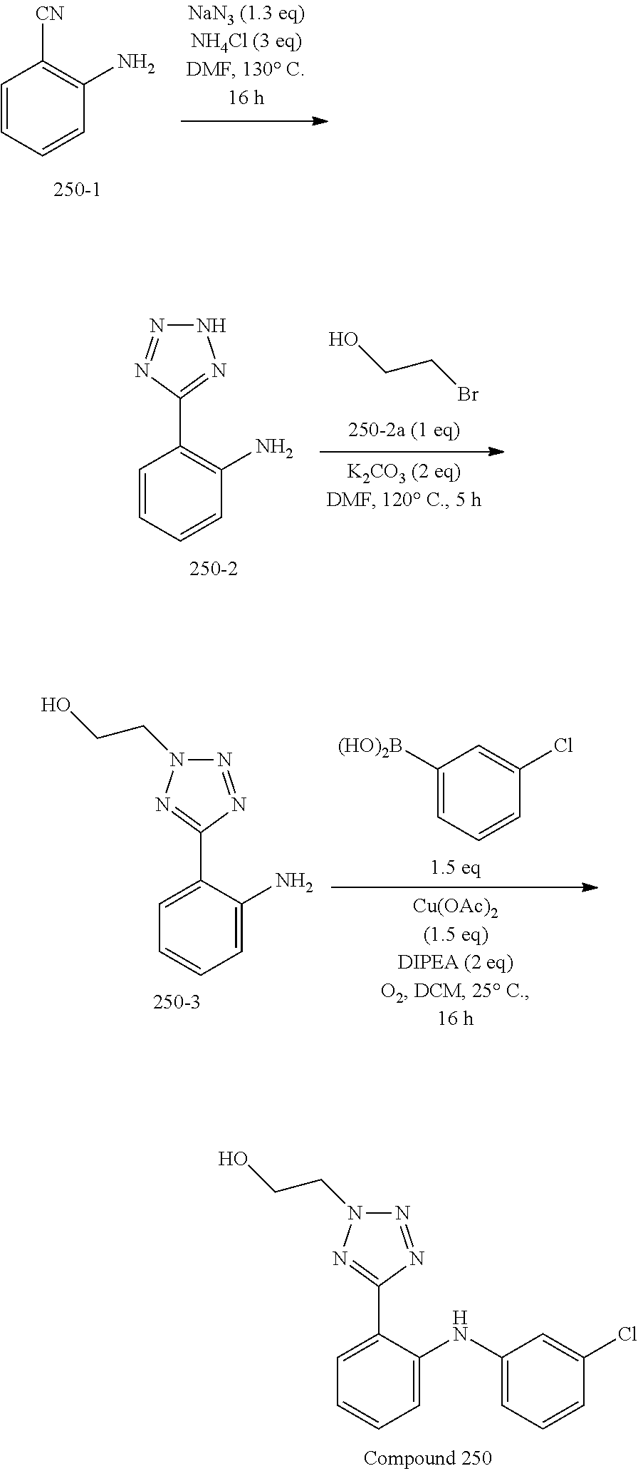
C1=CC=CC(N)=C1[CN].BrCCO.N1N=NC(C2=C(N)C=CC=C2)=N1.C1([(HO)2B])=CC=CC(Cl)=C1.N1=NC(C2=CC=CC=C2N)=NN1CCO.N1=NC(C2=CC=CC=C2NC2=CC=CC(Cl)=C2)=NN1CCO
